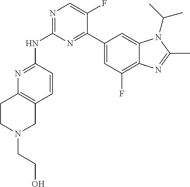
N1=C(NC2=NC=C(F)C(C3=CC(F)=C4C(=C3)N(C(C)C)C(C)=N4)=N2)C=CC2=C1CCN(CCO)C2
